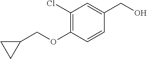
C1(Cl)=C(OCC2CC2)C=CC(CO)=C1
